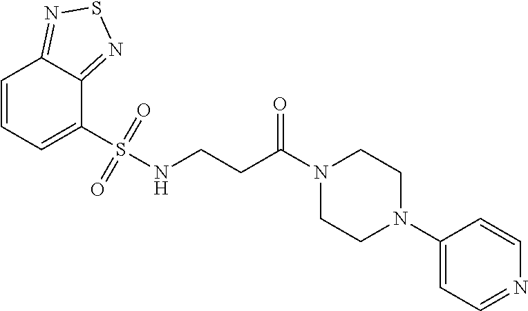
C1=CC=C(S(NCCC(N2CCN(C3=CC=NC=C3)CC2)=O)(=O)=O)C2=NSN=C12
